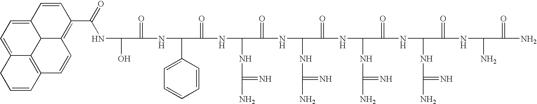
C(NC(O)C(=O)NC(C1=CC=CC=C1)C(=O)NC(NC(N)=N)C(=O)NC(NC(N)=N)C(=O)NC(NC(N)=N)C(=O)NC(NC(N)=N)C(=O)NC(N)C(=O)N)(C1=C2C3C(=CC=C4C3=C(C=C2)C=CC4)C=C1)=O
